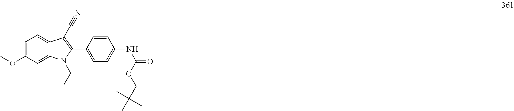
C1=C(OC)C=C2C(=C1)C(C#N)=C(C1=CC=C(NC(OCC(C)(C)C)=O)C=C1)N2CC
